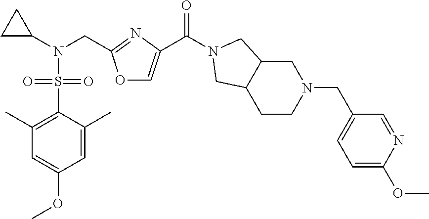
C1(C)=C(S(=O)(N(C2CC2)CC2=NC(C(=O)N3CC4CN(CC5=CC=C(OC)N=C5)CCC4C3)=CO2)=O)C(C)=CC(OC)=C1
